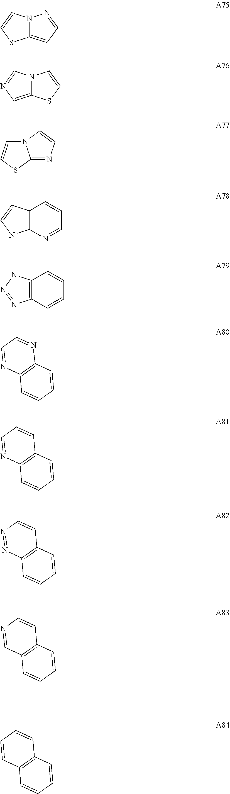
N12C(=CC=N1)SC=C2.N12C(=CN=C1)SC=C2.N12C=CSC1=NC=C2.C12=C(N=CC=C1)NC=C2.C12=C(C=CC=C1)N=NN2.C1=CC2=C(C=C1)N=CC=N2.C1=CC2=C(C=C1)N=CC=C2.C1=CC2=C(C=C1)N=NC=C2.C1=CC2=C(C=C1)C=NC=C2.C1=CC2=C(C=C1)C=CC=C2
